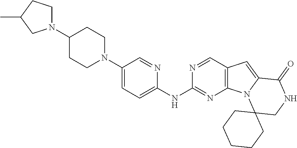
N1(C2CCN(C3=CC=C(NC4=NC5=C(C=N4)C=C4N5C5(CNC4=O)CCCCC5)N=C3)CC2)CCC(C)C1
